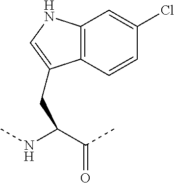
C(C(NC)C(C)=O)C1=CNC2=C1C=CC(Cl)=C2
